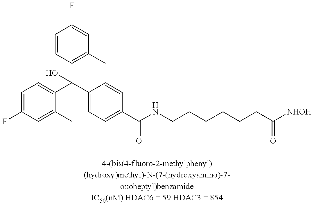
C1=C(F)C=C(C)C(C(C2=CC=C(C(NCCCCCCC([NHOH])=O)=O)C=C2)(C2=C(C)C=C(F)C=C2)O)=C1
